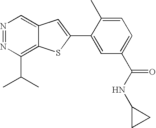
N1=NC(C(C)C)=C2C(=C1)C=C(C1=CC(C(NC3CC3)=O)=CC=C1C)S2
